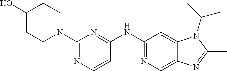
C1(N2CCC(O)CC2)=NC=CC(NC2=NC=C3C(=C2)N(C(C)C)C(C)=N3)=N1
